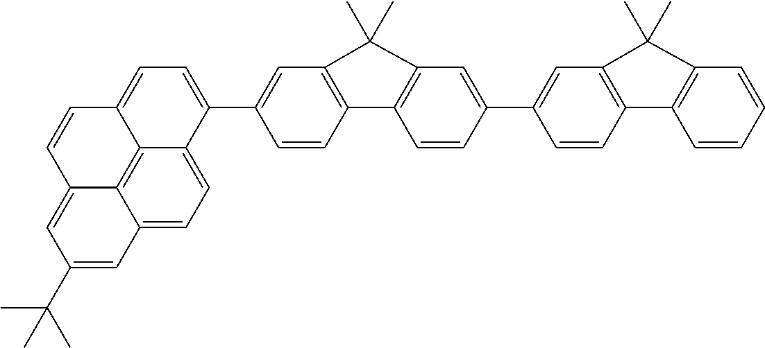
C1(C2=CC3=C(C4=C(C=C(C5=CC=C6C7=C8C(=CC=C57)C=C(C(C)(C)C)C=C8C=C6)C=C4)C3(C)C)C=C2)=CC2=C(C=C1)C1=C(C=CC=C1)C2(C)C
